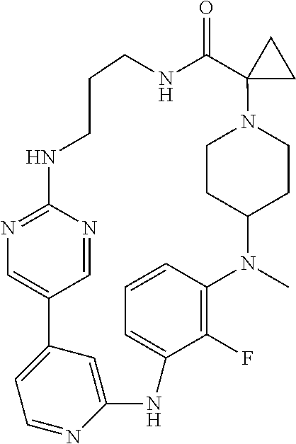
C1CNC(=O)C2(N3CCC(N(C)C4=C(F)C(=CC=C4)NC4=CC(=CC=N4)C4=CN=C(NC1)N=C4)CC3)CC2
